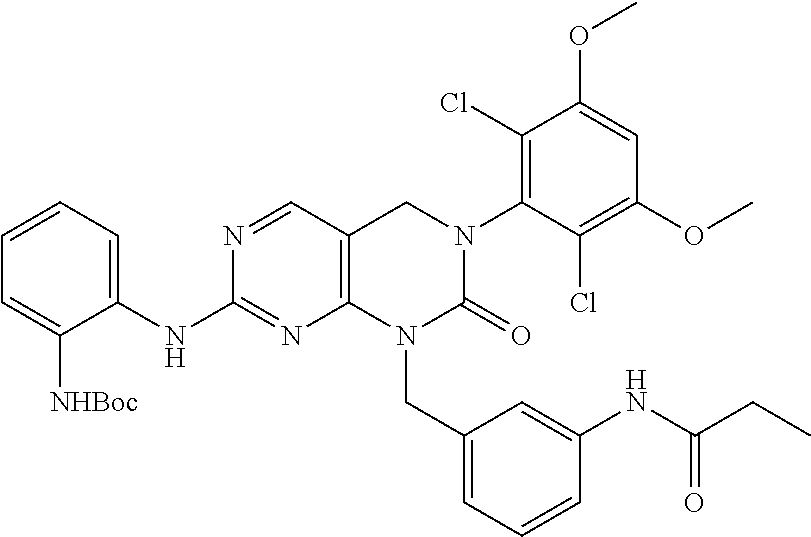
N1=CC2=C(N=C1NC1=CC=CC=C1[NHBoc])N(CC1=CC=CC(NC(CC)=O)=C1)C(=O)N(C1=C(Cl)C(OC)=CC(OC)=C1Cl)C2
